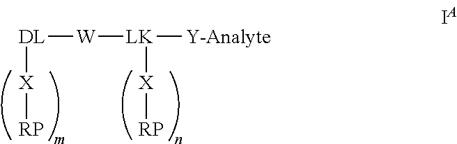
[W]([DL][X][RP])[LK]([Y-Analyte])[X][RP]
